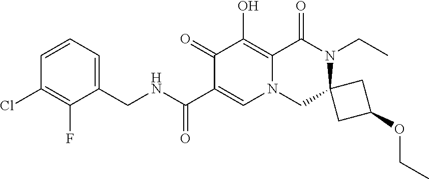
C1=CC=C(CNC(C2=CN3C(=C(O)C2=O)C(=O)N(CC)C2(C3)CC(OCC)C2)=O)C(F)=C1Cl
